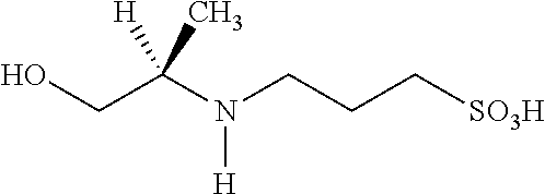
OCC(N(CCC[SO3H])[H])(C)[H]
